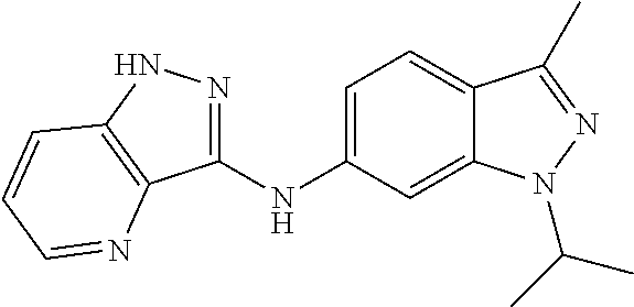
C1(NC2=CC=C3C(=C2)N(C(C)C)N=C3C)=NNC2=C1N=CC=C2
